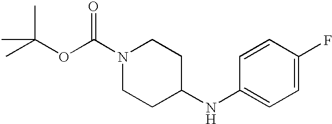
N1(C(OC(C)(C)C)=O)CCC(NC2=CC=C(F)C=C2)CC1
